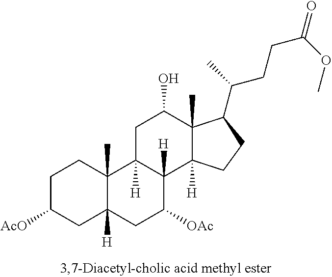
C1C([AcO])CC2([H])C(C)(C1)C1([H])C([H])(C([OAc])C2)C2([H])C(C)(C(O)C1)C(C(CCC(=O)OC)C)CC2
